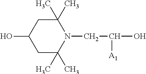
OC1CC(C)(C)N(CC(O)[A1])C(C)(C)C1
